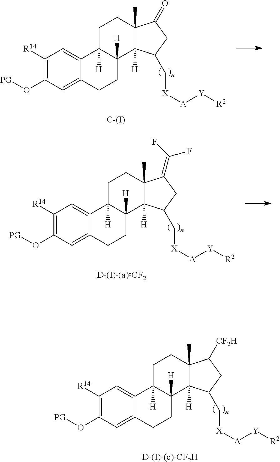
[D-(I)-(c)-CF2H].C1([R14])=C(O[PG])C=C2C(=C1)C1([H])C([H])(CC2)C2([H])C(C)(CC1)C([CF2H])CC2C[X][A][Y][R2].[C-(I)].C1([R14])=C(O[PG])C=C2C(=C1)C1([H])C([H])(CC2)C2([H])C(C)(CC1)C(=O)CC2C[X][A][Y][R2].[D-(I)-(a)-CF2].C1([R14])=C(O[PG])C=C2C(=C1)C1([H])C([H])(CC2)C2([H])C(C)(CC1)C(=C(F)F)CC2C[X][A][Y][R2]
